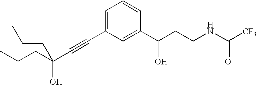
C(#CC1=CC=CC(C(CCNC([CF3])=O)O)=C1)C(CCC)(O)CCC
